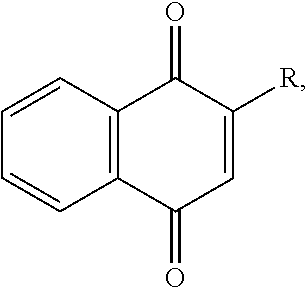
C12=C(C(=O)C=C([R])C1=O)C=CC=C2
